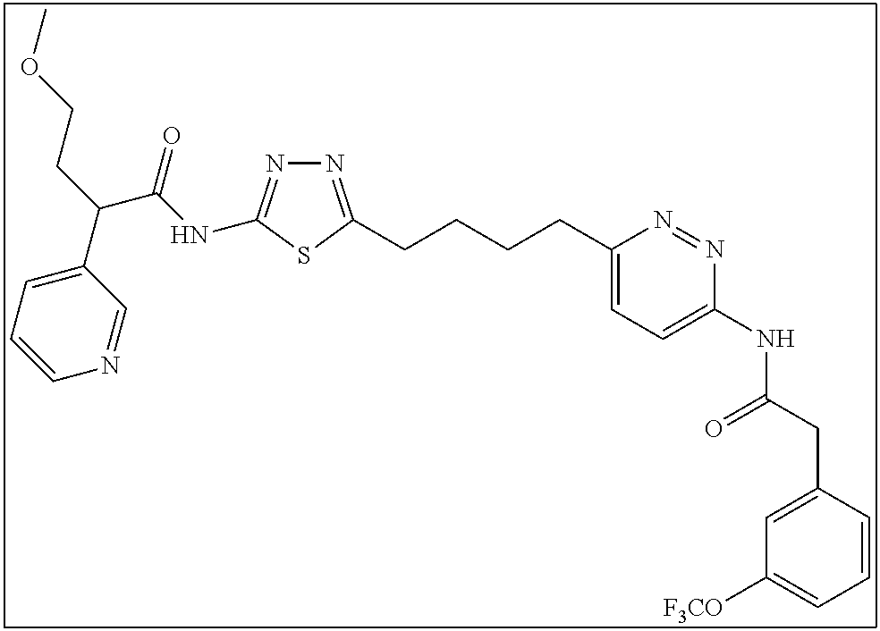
N1=C(CCCCC2=CC=C(NC(CC3=CC([F3CO])=CC=C3)=O)N=N2)SC(NC(C(C2=CC=CN=C2)CCOC)=O)=N1
